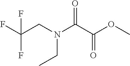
FC(CN(C(C(OC)=O)=O)CC)(F)F
